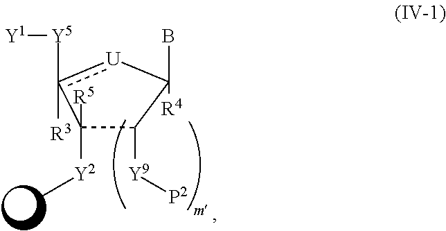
[Y1][Y5]c1([R3])[U]C(B)([R4])C([Y9][P2])C1([R5])[Y2]C
